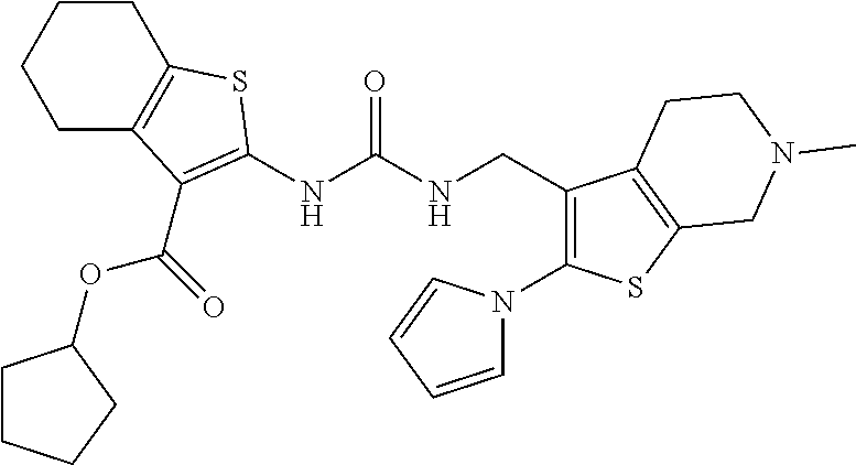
C1CC2=C(CC1)C(C(OC1CCCC1)=O)=C(NC(NCC1=C(N3C=CC=C3)SC3=C1CCN(C)C3)=O)S2
